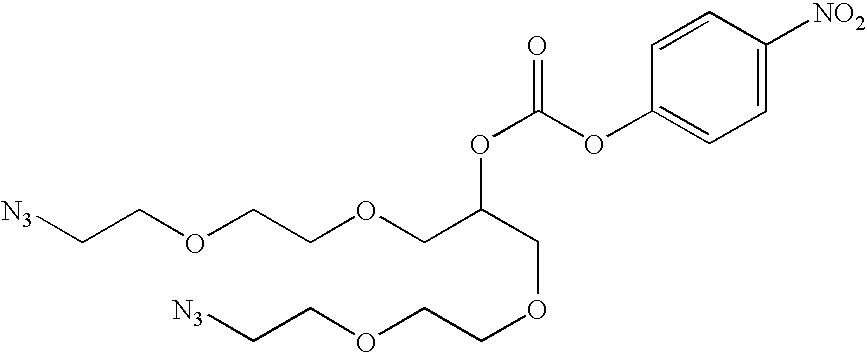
[N3]CCOCCOCC(COCCOCC[N3])OC(=O)OC1=CC=C([NO2])C=C1
